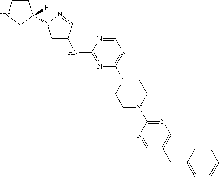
C1=C(NC2=NC(N3CCN(C4=NC=C(CC5=CC=CC=C5)C=N4)CC3)=NC=N2)C=NN1C1([H])CCNC1
